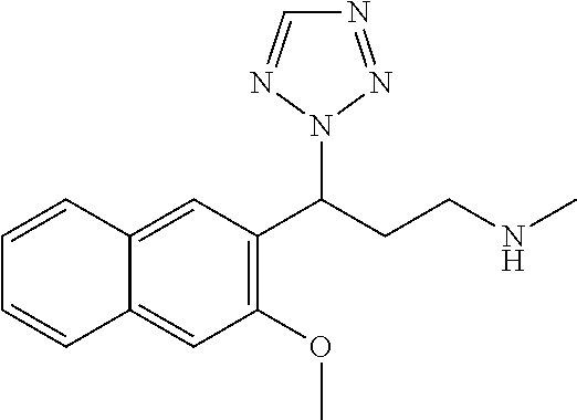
C12=CC(C(CCNC)N3N=NC=N3)=C(OC)C=C1C=CC=C2
